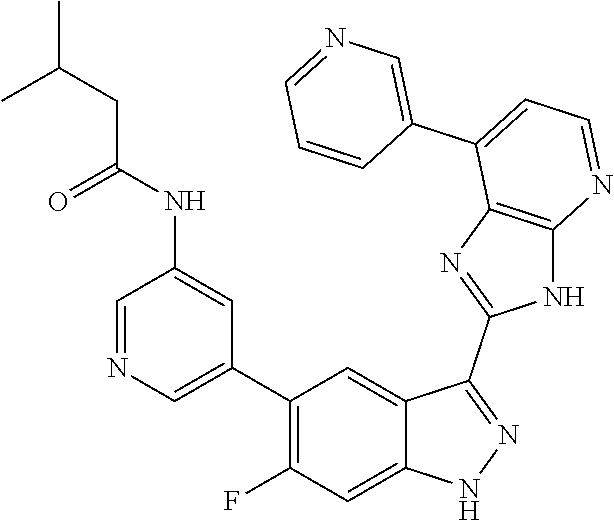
C1=NC=C(C2=C(F)C=C3C(=C2)C(C2=NC4=C(N2)N=CC=C4C2=CN=CC=C2)=NN3)C=C1NC(=O)CC(C)C
